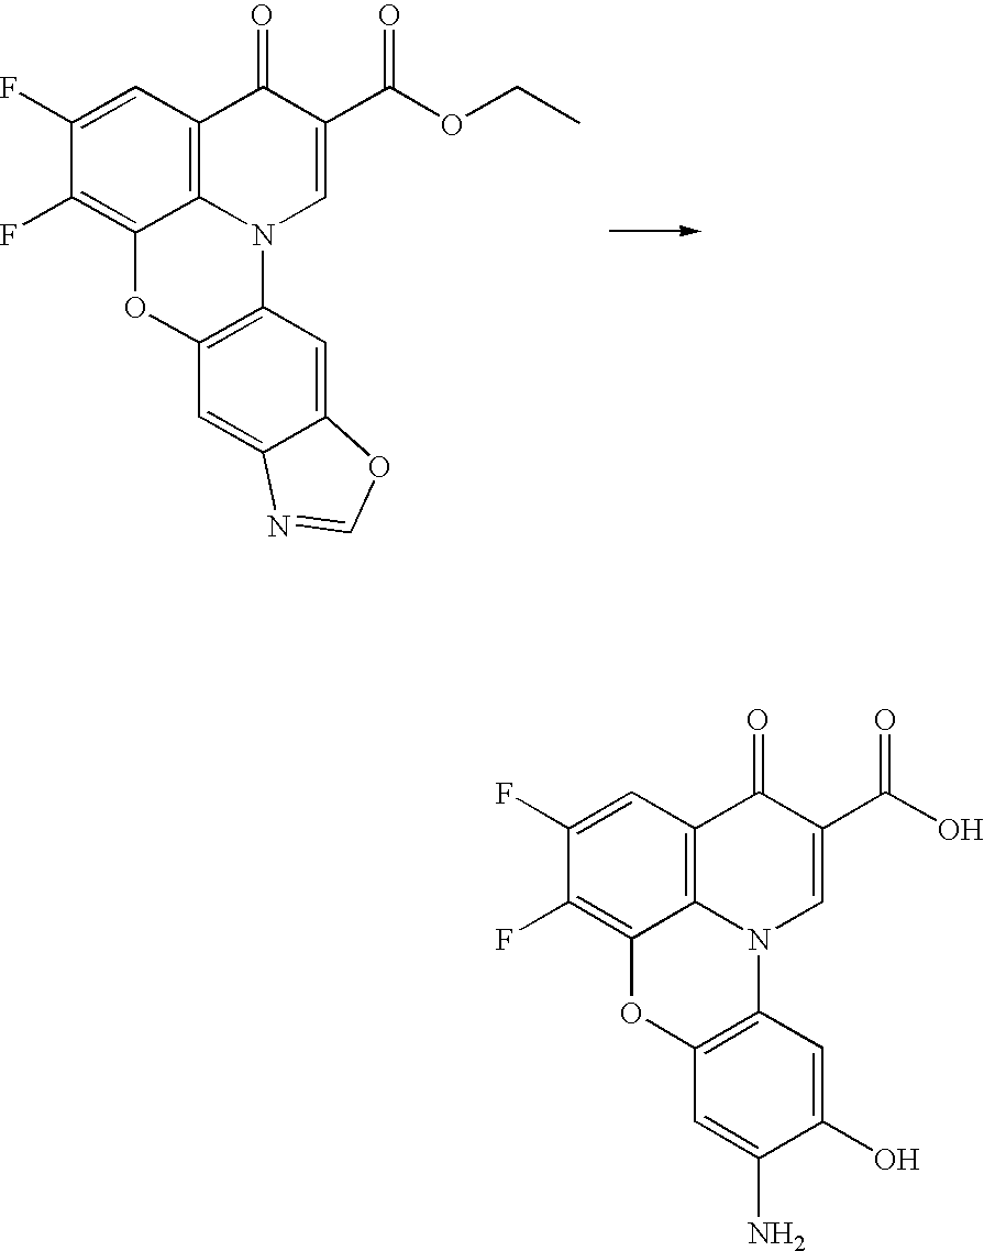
C1=C(F)C(F)=C2C3=C1C(=O)C(C(OCC)=O)=CN3C1=C(O2)C=C2C(=C1)OC=N2.C1=C(F)C(F)=C2C3=C1C(=O)C(C(O)=O)=CN3C1=C(O2)C=C(N)C(O)=C1
